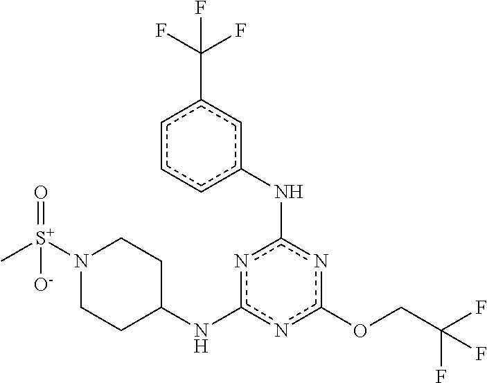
FC(COc1nc(Nc2cc(C(F)(F)F)ccc2)nc(NC2CCN([S+](C)(=O)[O-])CC2)n1)(F)F
